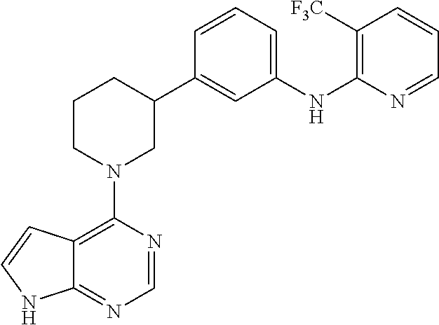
C12=C(N3CC(C4=CC(NC5=C([F3C])C=CC=N5)=CC=C4)CCC3)N=CN=C1NC=C2
